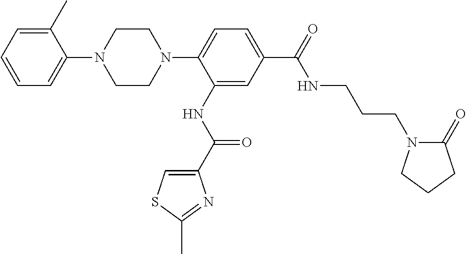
C1CN(C2=CC=C(C(=O)NCCCN3C(=O)CCC3)C=C2NC(C2=CSC(C)=N2)=O)CCN1C1=CC=CC=C1C
